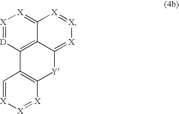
[X]1=[D]C2=C3C(=[X]1)[X]=[X][X]=C3[Y]C1=C2C=[X][X]=[X]1
